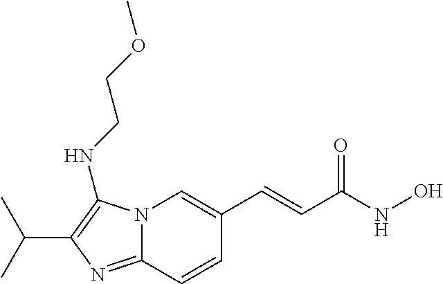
N12C(=NC(C(C)C)=C1NCCOC)C=CC(C=CC(NO)=O)=C2
